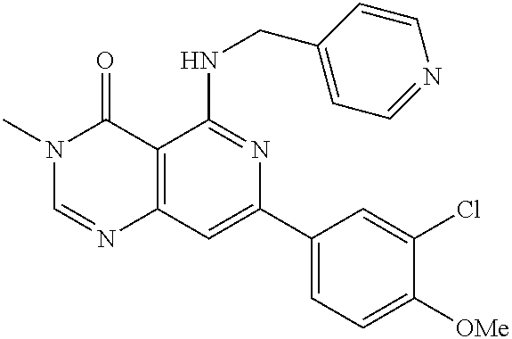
C12=C(C=C(C3=CC=C([OMe])C(Cl)=C3)N=C1NCC1=CC=NC=C1)N=CN(C)C2=O
